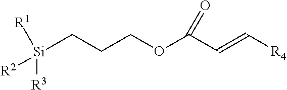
[Si](CCCOC(C=C[R4])=O)([R1])([R2])[R3]
